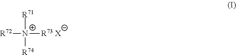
[R72][N+]([R73 X])([R71])[R74]
